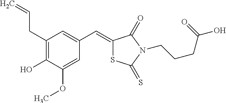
C1(CC=C)=C(O)C(OC)=CC(C=C2SC(=S)N(CCCC(O)=O)C2=O)=C1
